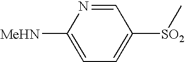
C1=NC([MeHN])=CC=C1[SO2]C
